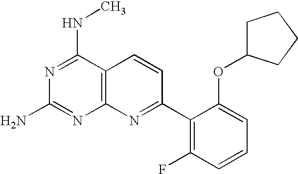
C12=C(C(NC)=NC(N)=N1)C=CC(C1=C(F)C=CC=C1OC1CCCC1)=N2
